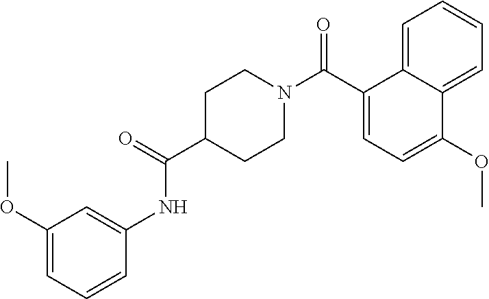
C1(C(N2CCC(C(=O)NC3=CC(OC)=CC=C3)CC2)=O)=CC=C(OC)C2=CC=CC=C12
